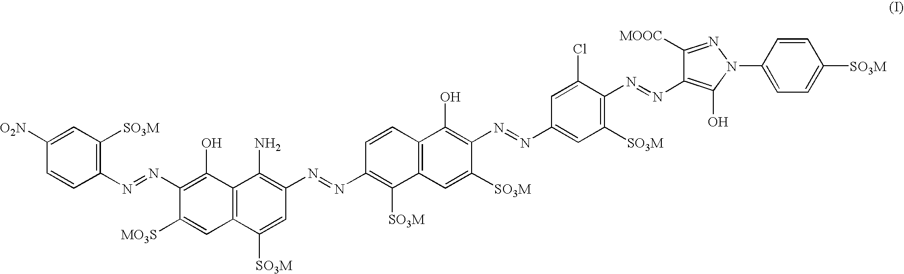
C1([O2N])=CC([SO3M])=C(N=NC2=C(O)C3=C(C=C2[MO3S])C([SO3M])=CC(N=NC2=C([SO3M])C4=C(C=C2)C(O)=C(N=NC2=CC([SO3M])=C(N=NC5=C(O)N(C6=CC=C([SO3M])C=C6)N=C5[MOOC])C(Cl)=C2)C([SO3M])=C4)=C3N)C=C1
